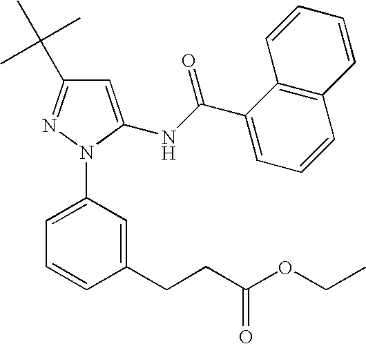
C1=C(NC(C2=CC=CC3=C2C=CC=C3)=O)N(C2=CC=CC(CCC(OCC)=O)=C2)N=C1C(C)(C)C
